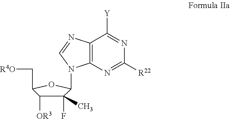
C1(F)(C)C([OR3])C(C[R4O])OC1N1C2=C(C([Y])=NC([R22])=N2)N=C1
